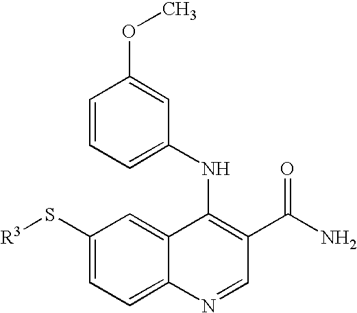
C1(NC2=C(C(N)=O)C=NC3=CC=C(S[R3])C=C23)=CC=CC(OC)=C1
